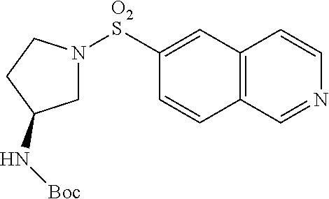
C1=C([O2S]N2CC(N[Boc])CC2)C=CC2=C1C=CN=C2
